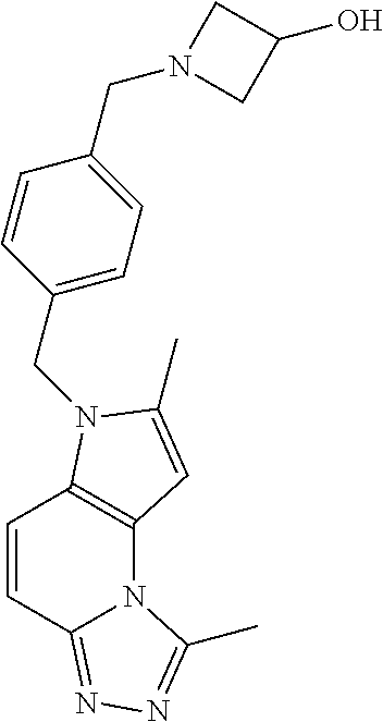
C1=CC2=NN=C(C)N2C2=C1N(CC1=CC=C(CN3CC(O)C3)C=C1)C(C)=C2
